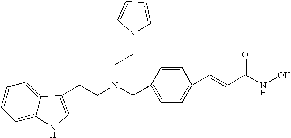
C1=CC=C2C(=C1)C(CCN(CC1=CC=C(C=CC(NO)=O)C=C1)CCN1C=CC=C1)=CN2
